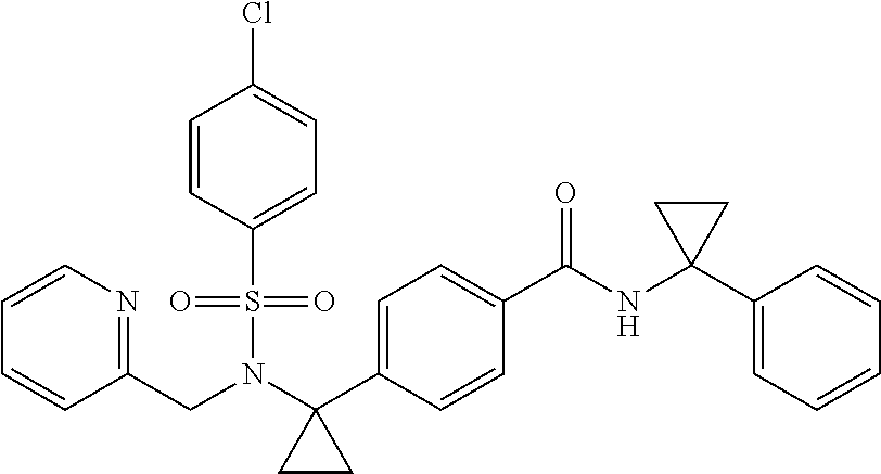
C1=CN=C(CN(C2(C3=CC=C(C(NC4(C5=CC=CC=C5)CC4)=O)C=C3)CC2)S(=O)(=O)C2=CC=C(Cl)C=C2)C=C1
